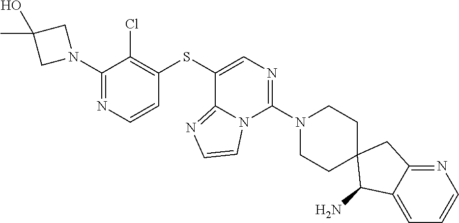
C1=CN=C(N2CC(C)(O)C2)C(Cl)=C1SC1=CN=C(N2CCC3(CC2)C(N)C2=CC=CN=C2C3)N2C1=NC=C2
